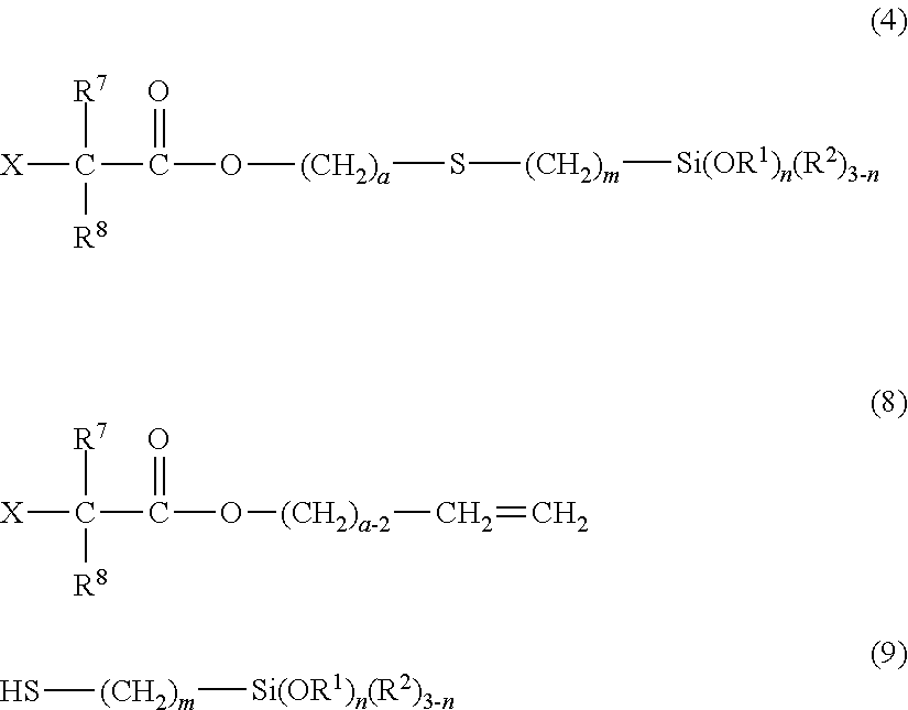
[Si(OR1)n(R2)3-n][(CH2)m]S[(CH2)a]OC(C([X])([R7])[R8])=O.[(CH2)a-2](OC(C([X])([R7])[R8])=O)C=C.[Si(OR1)n(R2)3-n][(CH2)m]S
